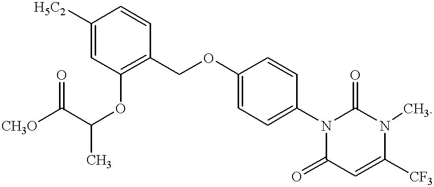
[CH3O]C(=O)C(OC1=C(COC2=CC=C(N3C(=O)C=C([CF3])N(C)C3=O)C=C2)C=CC([H5C2])=C1)C
